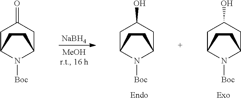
C1C2N([Boc])C(CC1=O)CC2.[NaBH4].C1C2N([Boc])C(CC1O)CC2.C1C2N([Boc])C(CC1O)CC2
